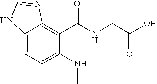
C12=CC=C(NC)C(C(NCC(=O)O)=O)=C1N=CN2
